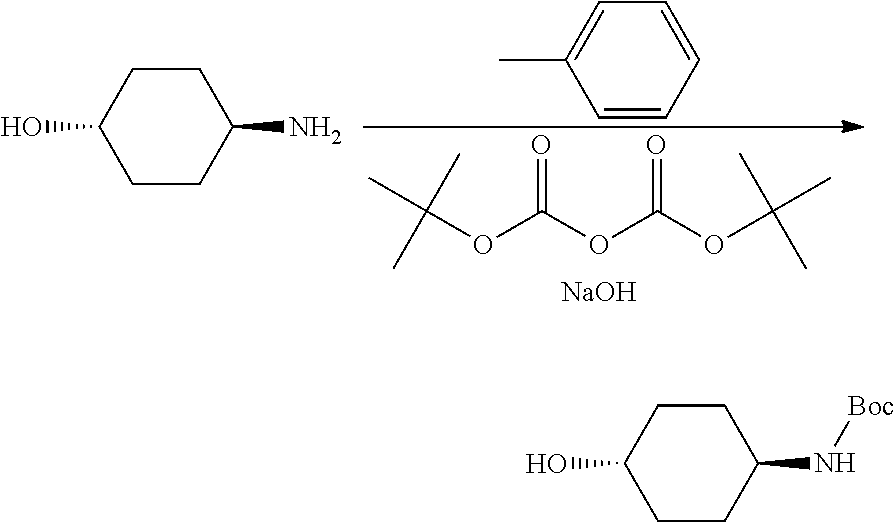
O(C(OC(OC(C)(C)C)=O)=O)C(C)(C)C.[NaOH].C1=CC=CC=C1C.C1CC(N)CCC1O.C1CC(N[Boc])CCC1O
